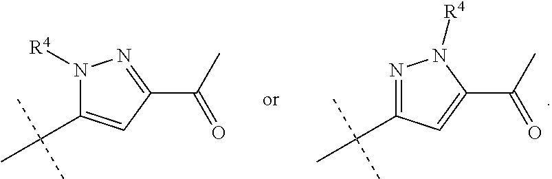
N1([R4])C(C(C)(C)C)=CC(C(C)=O)=N1.N1=C(C(C)(C)C)C=C(C(C)=O)N1[R4]
